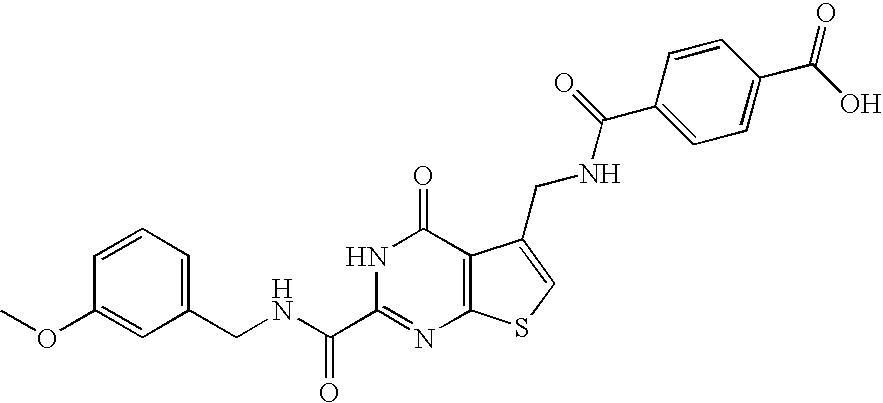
C1(CNC(C2=NC3=C(C(=O)N2)C(CNC(C2=CC=C(C(O)=O)C=C2)=O)=CS3)=O)=CC=CC(OC)=C1
